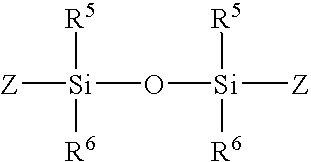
[Z][Si](O[Si]([Z])([R5])[R6])([R5])[R6]
